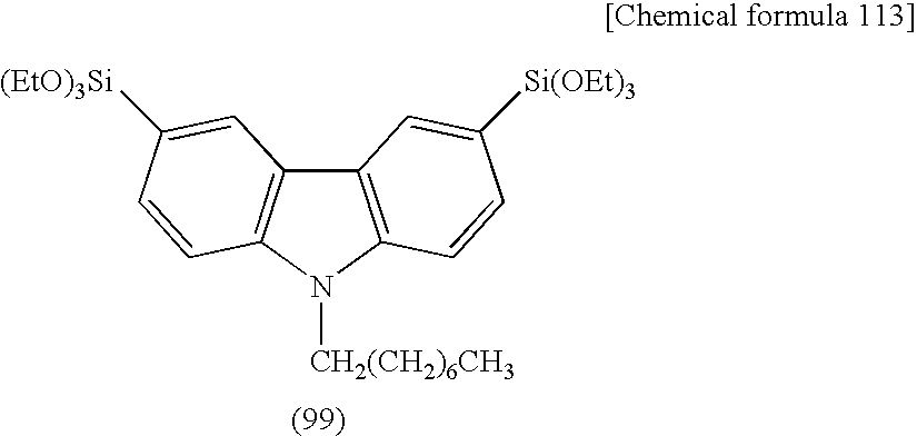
C12=C(N([CH2(CH2)6CH3])C3=C1C=C([(EtO)3Si])C=C3)C=CC([Si(OEt)3])=C2
